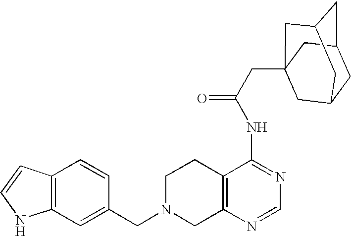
C1N(CC2=CC3=C(C=C2)C=CN3)CC2=C(C1)C(NC(=O)CC13CC4CC(CC(C1)C4)C3)=NC=N2
